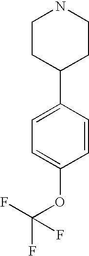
C1CC(C2=CC=C(OC(F)(F)F)C=C2)CCN1
